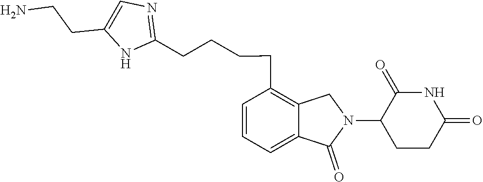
C(C1=C2C(=CC=C1)C(=O)N(C1CCC(=O)NC1=O)C2)CCCC1=NC=C(CCN)N1
